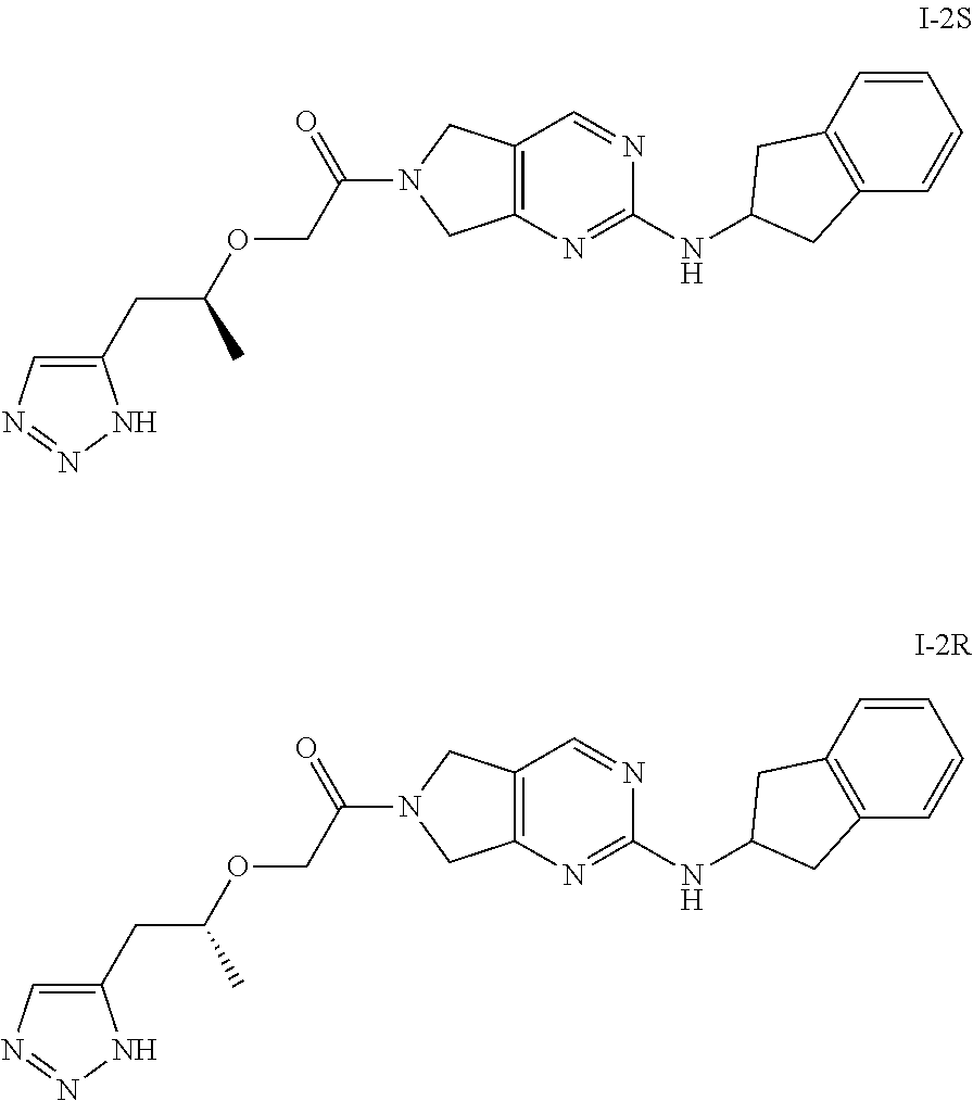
C12=C(N=C(NC3CC4=C(C3)C=CC=C4)N=C1)CN(C(COC(CC1=CN=NN1)C)=O)C2.C12=C(N=C(NC3CC4=C(C3)C=CC=C4)N=C1)CN(C(COC(CC1=CN=NN1)C)=O)C2
